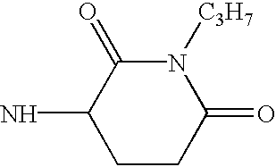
C1CC(=O)N([C3H7])C(=O)C1N
